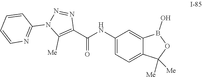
C1(NC(C2=C([Me])N(C3=NC=CC=C3)N=N2)=O)=CC=C2C(=C1)B(O)OC2([Me])[Me]
